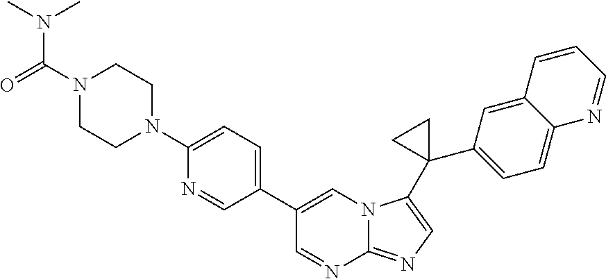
C1(N2CCN(C(N(C)C)=O)CC2)=CC=C(C2=CN3C(=NC=C3C3(C4=CC=C5C(=C4)C=CC=N5)CC3)N=C2)C=N1
